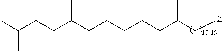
C(C(CCCCCC(C[Z])C)C)CC(C)C
